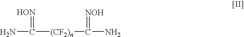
NC([(CF2)n]C(N)=[NOH])=[HON]
